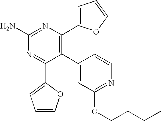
C1(C2=C(C3=CC=CO3)N=C(N)N=C2C2=CC=CO2)=CC(OCCCC)=NC=C1
